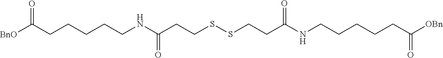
C(C(=O)[OBn])CCCCNC(CCSSCCC(NCCCCCC(=O)[BnO])=O)=O
